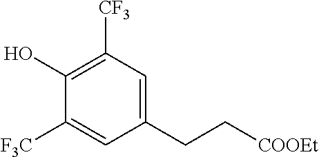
C1([F3C])=CC(CC[COOEt])=CC([CF3])=C1O
